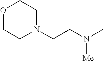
N1(CCN(C)[Me])CCOCC1
